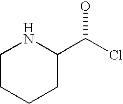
C1CCCC(C(Cl)O)N1
